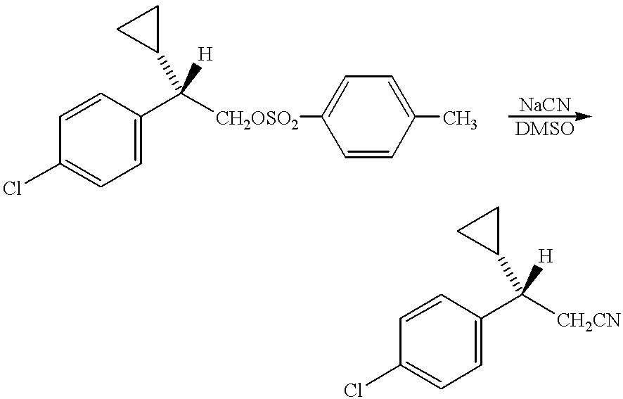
C1=CC(C([CH2CN])([H])C2CC2)=CC=C1Cl.C1=CC(C([CH2OSO2]C2=CC=C(C)C=C2)([H])C2CC2)=CC=C1Cl
